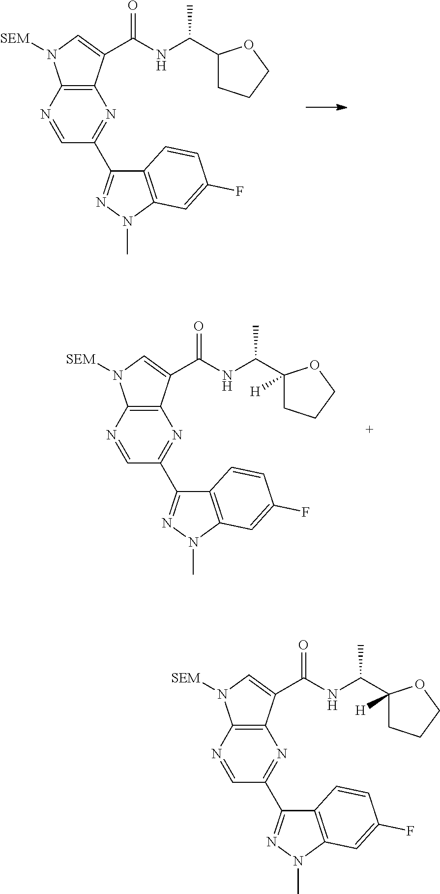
C12=C(N=CC(C3=NN(C)C4=C3C=CC(F)=C4)=N1)N([SEM])C=C2C(NC(C1CCCO1)C)=O.C12=C(N=CC(C3=NN(C)C4=C3C=CC(F)=C4)=N1)N([SEM])C=C2C(NC(C1([H])CCCO1)C)=O.C12=C(N=CC(C3=NN(C)C4=C3C=CC(F)=C4)=N1)N([SEM])C=C2C(NC(C1([H])CCCO1)C)=O
